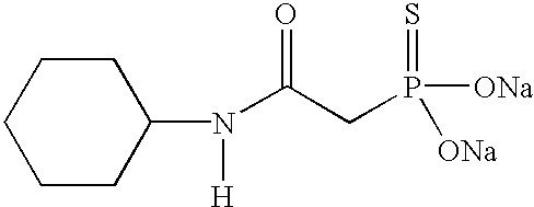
C1CC(N([H])C(CP(=S)([ONa])[ONa])=O)CCC1
